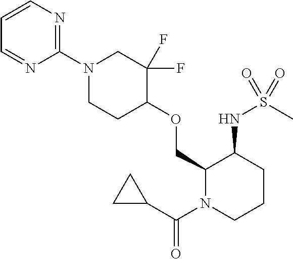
C1(COC2C(F)(F)CN(C3=NC=CC=N3)CC2)N(C(C2CC2)=O)CCCC1NS(C)(=O)=O
